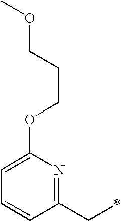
C1=C(OCCCOC)N=C(CC)C=C1
